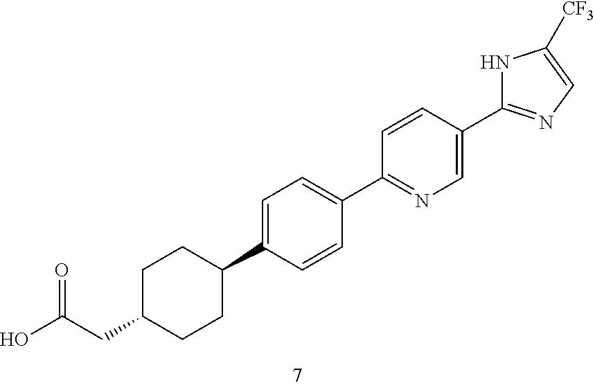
OC(CC1CCC(C2=CC=C(C3=NC=C(C4=NC=C([CF3])N4)C=C3)C=C2)CC1)=O
